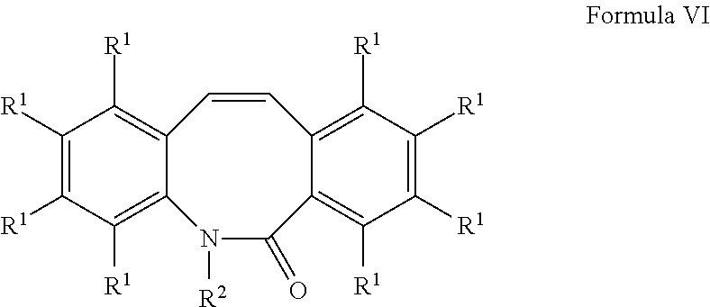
N1([R2])C(=O)C2=C([R1])C([R1])=C([R1])C([R1])=C2C=CC2=C([R1])C([R1])=C([R1])C([R1])=C12
